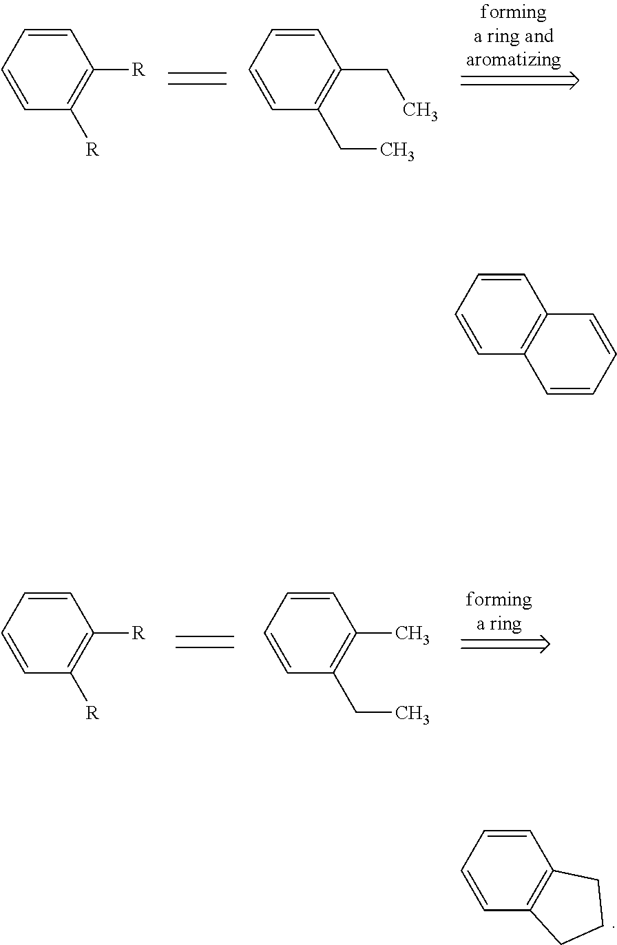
C1=CC=CC([R])=C1[R].C1=CC=CC(CC)=C1CC.C1=CC=CC([R])=C1[R].C1=CC=CC(CC)=C1C.C1=CC=CC2=C1CCC2.C1=CC=CC2=C1C=CC=C2
